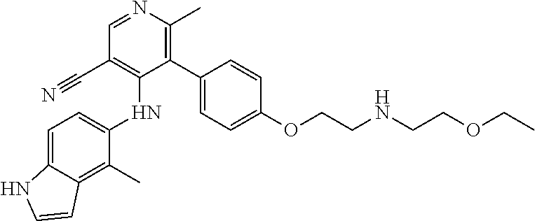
C1(C)=C2C(=CC=C1NC1=C(C#N)C=NC(C)=C1C1=CC=C(OCCNCCOCC)C=C1)NC=C2
